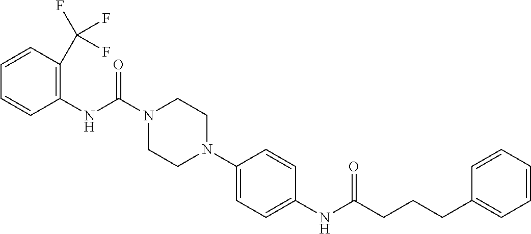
C1(NC(N2CCN(C3=CC=C(NC(CCCC4=CC=CC=C4)=O)C=C3)CC2)=O)=C(C(F)(F)F)C=CC=C1
